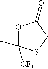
O1C(C)([CF3])SCC1=O
